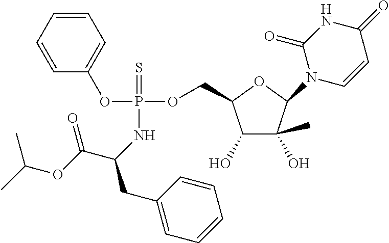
C1=CC=CC=C1OP(NC(CC1=CC=CC=C1)C(OC(C)C)=O)(OCC1C(O)C(C)(O)C(N2C=CC(=O)NC2=O)O1)=S
